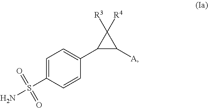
C1=C(S(=O)(=O)N)C=CC(C2C([A])C2([R3])[R4])=C1
